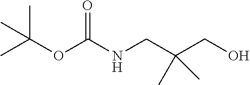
CC(OC(NCC(CO)(C)C)=O)(C)C
